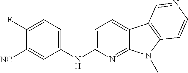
C1=C([NC])C(F)=CC=C1NC1=CC=C2C(=N1)N(C)C1=C2C=NC=C1
